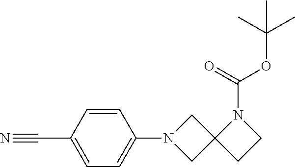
C1(C#N)=CC=C(N2CC3(C2)CCN3C(=O)OC(C)(C)C)C=C1
